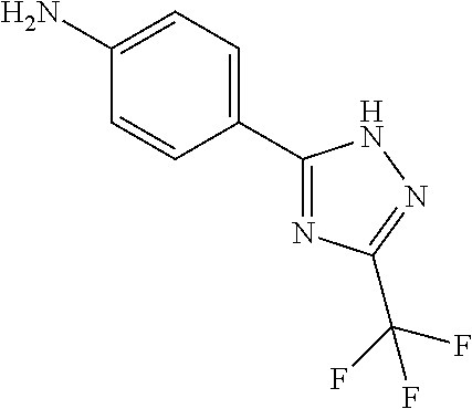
NC1=CC=C(C2=NC(C(F)(F)F)=NN2)C=C1
